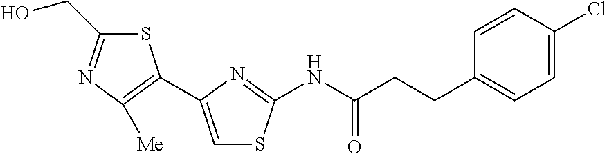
N(C(CCC1=CC=C(Cl)C=C1)=O)C1=NC(C2=C([Me])N=C(CO)S2)=CS1
